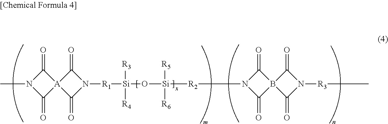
C1(=O)N(C)C(=O)[A]12C(=O)N([R1][Si]([R3])([R4])O[Si]([R5])([R2]N1C(=O)B3(C1=O)C(=O)N([R3]C)C3=O)[R6])C2=O
